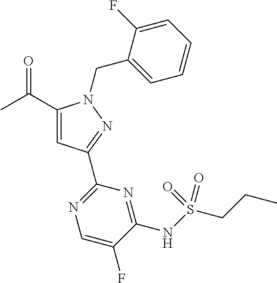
CC(=O)C1=CC(C2=NC=C(F)C(NS(CCC)(=O)=O)=N2)=NN1CC1=CC=CC=C1F
